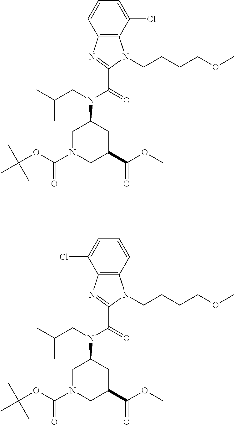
C12=C(C(Cl)=CC=C1)N(CCCCOC)C(C(N(C1CN(C(OC(C)(C)C)=O)CC(C(OC)=O)C1)CC(C)C)=O)=N2.C12=C(C=CC=C1Cl)N(CCCCOC)C(C(N(C1CN(C(OC(C)(C)C)=O)CC(C(OC)=O)C1)CC(C)C)=O)=N2
